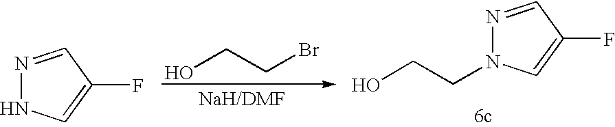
N1=CC(F)=CN1.OCCBr.N1=CC(F)=CN1CCO
